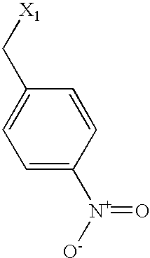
C1=C([N+]([O-])=O)C=CC(C[X1])=C1
